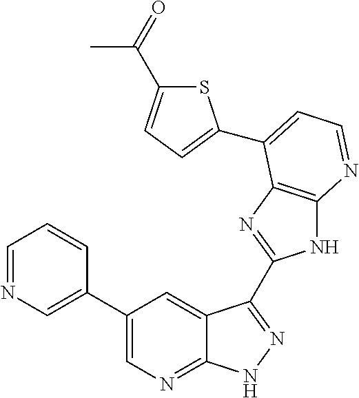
C1=NC=C(C2=CN=C3C(=C2)C(C2=NC4=C(N2)N=CC=C4C2=CC=C(C(=O)C)S2)=NN3)C=C1
